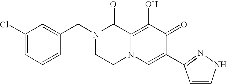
C1(CN2CCN3C(=C(O)C(=O)C(C4=NNC=C4)=C3)C2=O)=CC(Cl)=CC=C1
